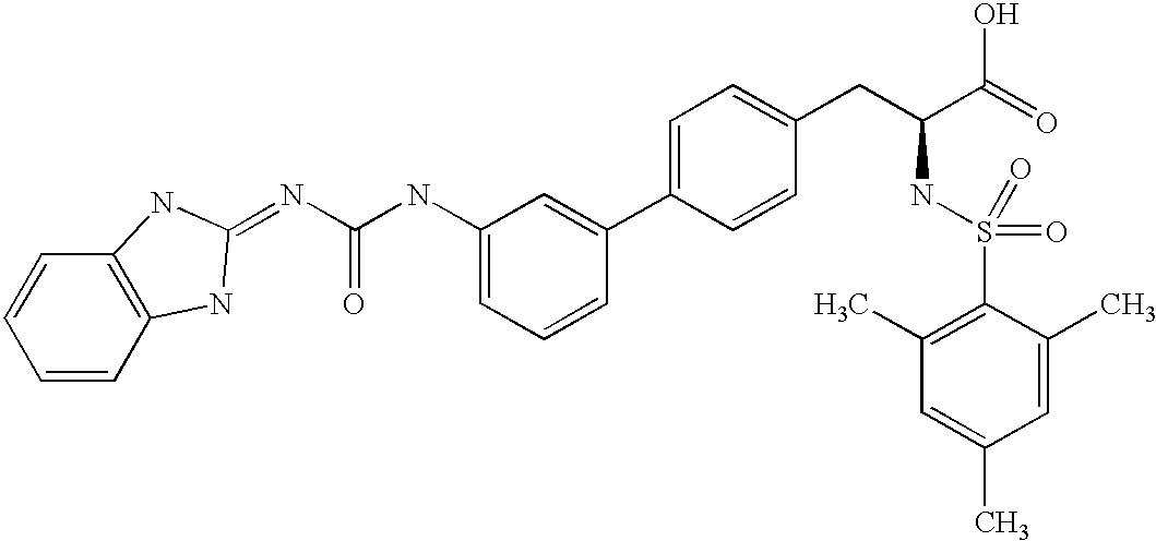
N(C(=O)NC1=CC=CC(C2=CC=C(CC(NS(=O)(=O)C3=C(C)C=C(C)C=C3C)C(O)=O)C=C2)=C1)=C1NC2=C(C=CC=C2)N1
